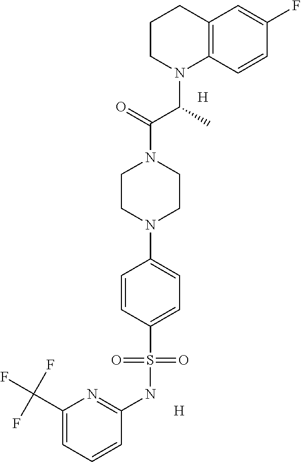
C12=C(C=CC(F)=C1)N(C(C(N1CCN(C3=CC=C(S(NC4=NC(C(F)(F)F)=CC=C4)(=O)=O)C=C3)CC1)=O)C)CCC2.[H].[H]
